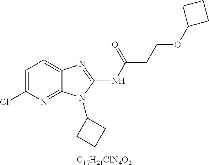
[C17H21ClN4O2].C1=C(Cl)N=C2C(=C1)N=C(NC(CCOC1CCC1)=O)N2C1CCC1
